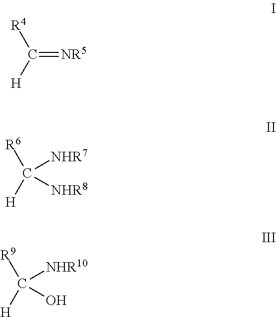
[R4]C([H])=[NR5].[R6]C([H])([NHR7])[NHR8].[R9]C([H])([NHR10])O
